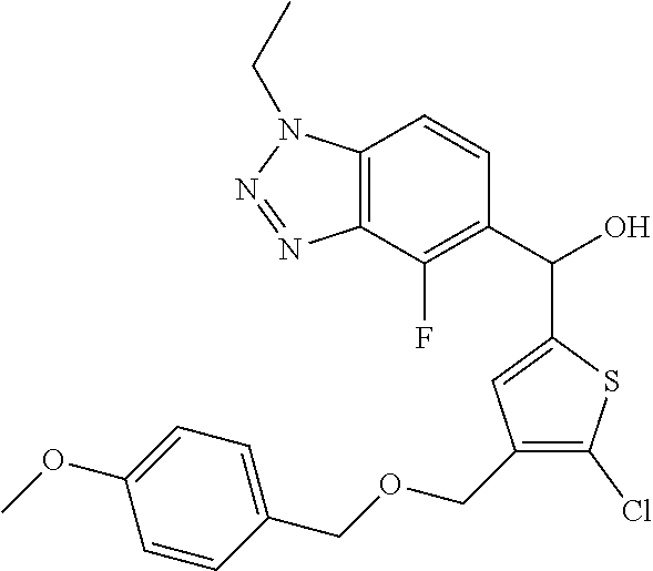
C12=C(C(F)=C(C(O)C3=CC(COCC4=CC=C(OC)C=C4)=C(Cl)S3)C=C1)N=NN2CC
